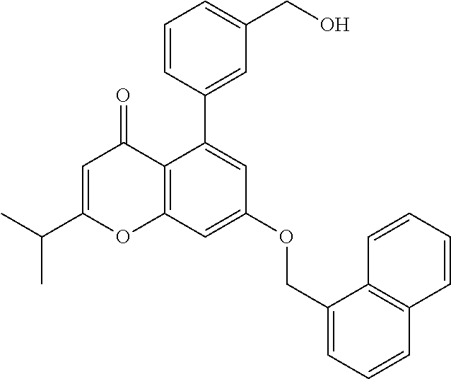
C1=C(C(C)C)OC2=C(C1=O)C(C1=CC(CO)=CC=C1)=CC(OCC1=CC=CC3=C1C=CC=C3)=C2
